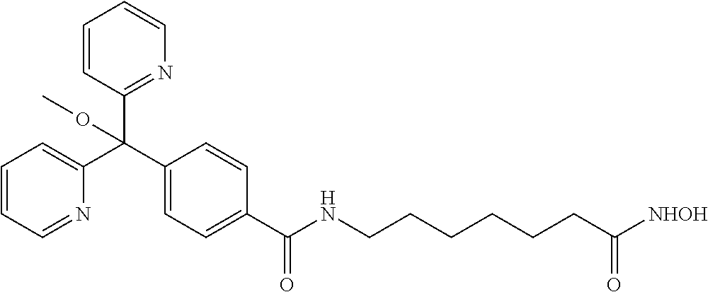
C1(C(C2=CC=CC=N2)(C2=NC=CC=C2)OC)=CC=C(C(=O)NCCCCCCC([NHOH])=O)C=C1
